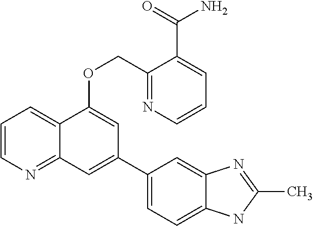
C1=CN=C2C(=C1)C(OCC1=NC=CC=C1C(=O)N)=CC(C1=CC=C3C(=C1)N=C(C)N3)=C2
